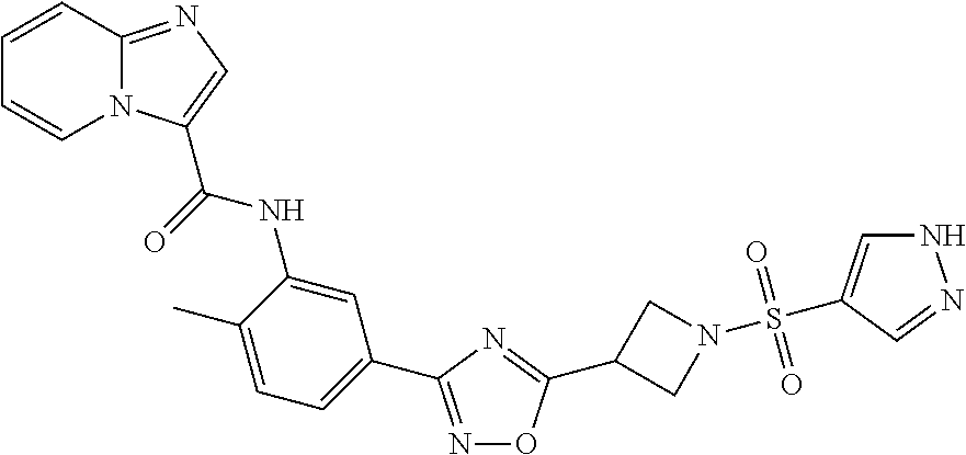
N1=C(C2=CC=C(C)C(NC(=O)C3=CN=C4N3C=CC=C4)=C2)N=C(C2CN(S(=O)(=O)C3=CNN=C3)C2)O1
